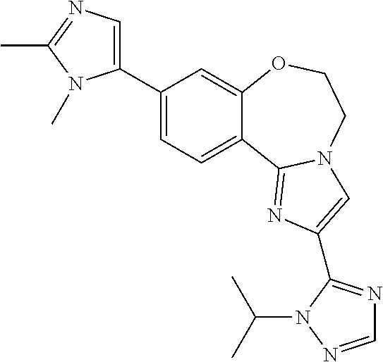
C1(C2=CN=C(C)N2C)=CC=C2C(=C1)OCCN1C2=NC(C2=NC=NN2C(C)C)=C1
